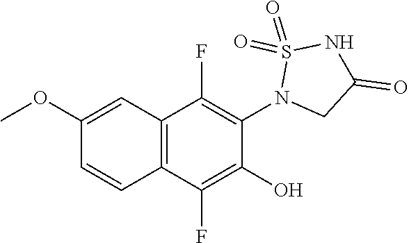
C1(OC)=CC2=C(C=C1)C(F)=C(O)C(N1CC(=O)NS1(=O)=O)=C2F
